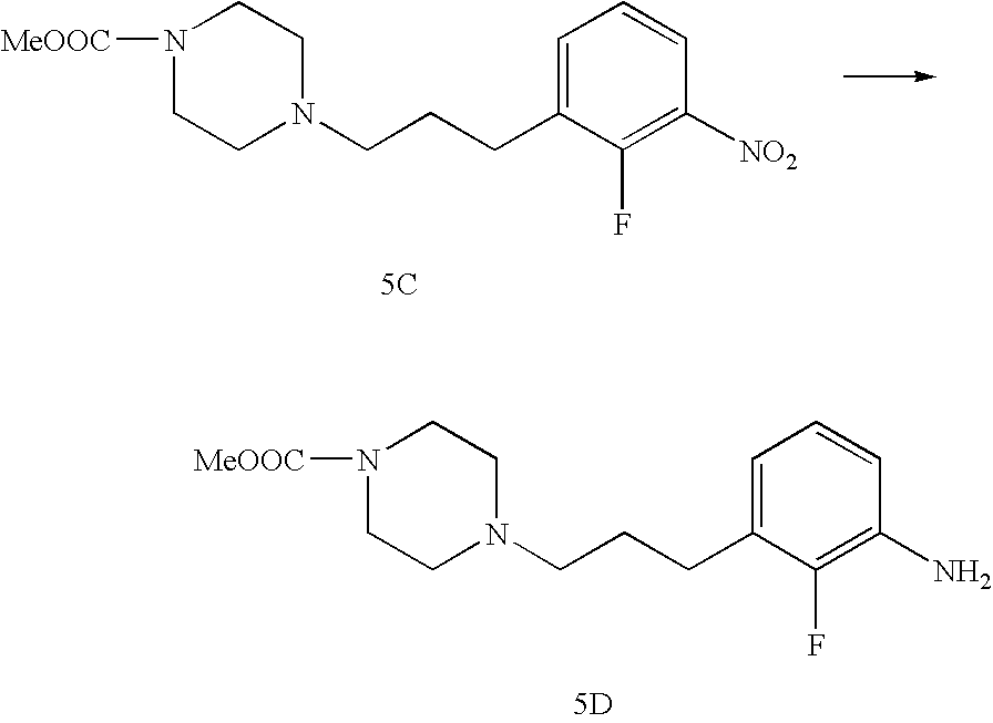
[5C].C1=C(CCCN2CCN([MeOOC])CC2)C(F)=C([NO2])C=C1.[5D].C1=C(CCCN2CCN([MeOOC])CC2)C(F)=C(N)C=C1
